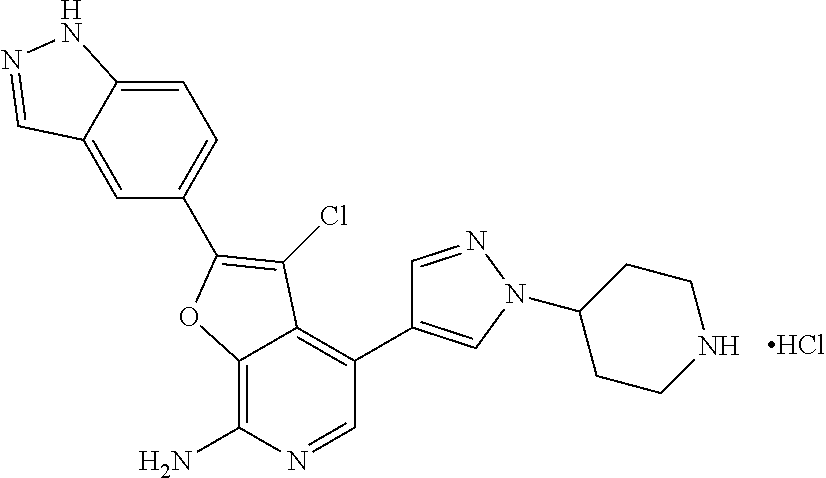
C12=C(N)N=CC(C3=CN(C4CCNCC4)N=C3)=C1C(Cl)=C(C1=CC=C3C(=C1)C=NN3)O2.Cl
